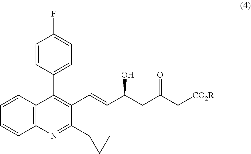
C1=CC2=C(C=C1)N=C(C1CC1)C(C=CC(CC(C[CO2R])=O)O)=C2C1=CC=C(F)C=C1
